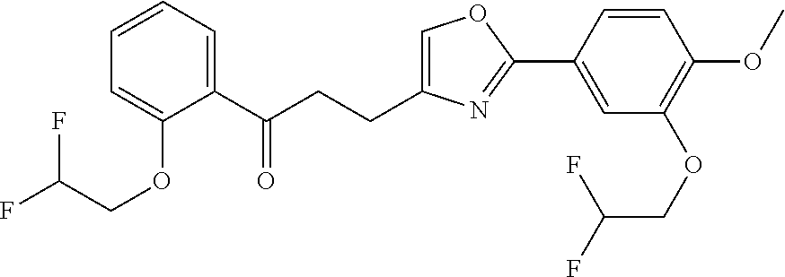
C1=C(CCC(C2=CC=CC=C2OCC(F)F)=O)N=C(C2=CC(OCC(F)F)=C(OC)C=C2)O1
